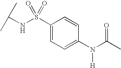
S(NC(C)C)(=O)(=O)C1=CC=C(N(C(C)=O)[H])C=C1
